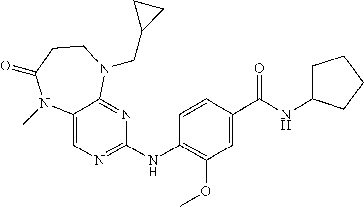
C12=CN=C(NC3=C(OC)C=C(C(NC4CCCC4)=O)C=C3)N=C1N(CC1CC1)CCC(=O)N2C
